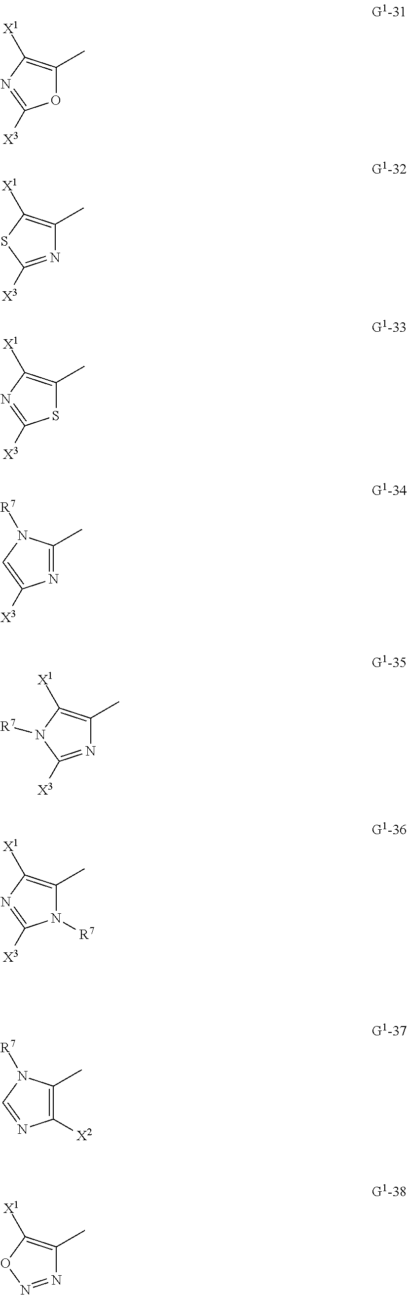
O1C(C)=C([X1])N=C1[X3].N1=C([X3])SC([X1])=C1C.S1C(C)=C([X1])N=C1[X3].N1=C(C)N([R7])C=C1[X3].N1=C([X3])N([R7])C([X1])=C1C.N1([R7])C(C)=C([X1])N=C1[X3].C1([X2])=C(C)N([R7])C=N1.N1=NOC([X1])=C1C
